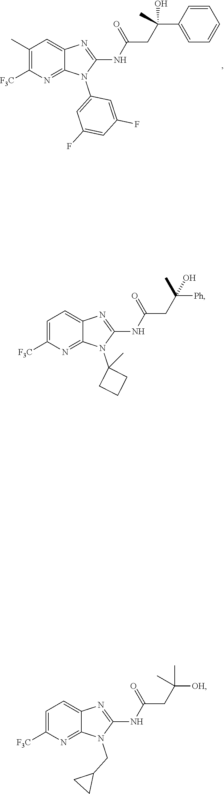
N(C1=NC2=CC=C([F3C])N=C2N1C1(C)CCC1)C(CC([Ph])(O)C)=O.N(C1=NC2=CC=C([F3C])N=C2N1CC1CC1)C(CC([OH])(C)C)=O.N(C1=NC2=CC(C)=C([F3C])N=C2N1C1=CC(F)=CC(F)=C1)C(CC(C1=CC=CC=C1)(O)C)=O
